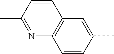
C1=CC(C)=CC2=C1N=C(C)C=C2
